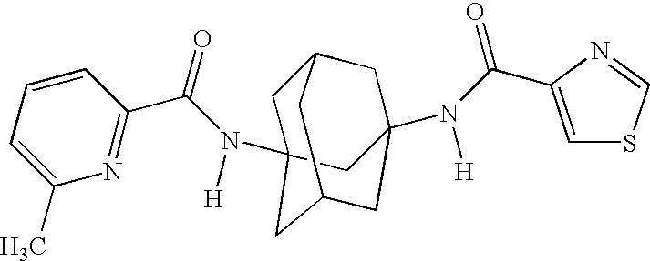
N(C(C1=NC(C)=CC=C1)=O)(C12CC3CC(N(C(=O)C4=CSC=N4)[H])(CC(C1)C3)C2)[H]
